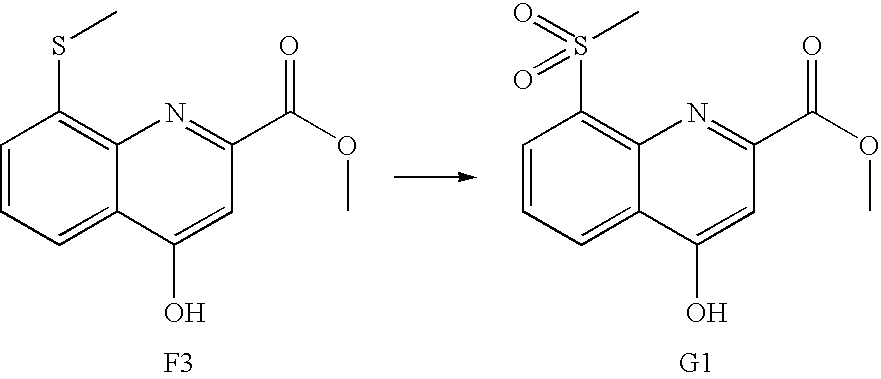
C1=CC=C2C(=C1SC)N=C(C(OC)=O)C=C2O.[F3].C1=CC=C2C(=C1S(C)(=O)=O)N=C(C(OC)=O)C=C2O.[G1]
